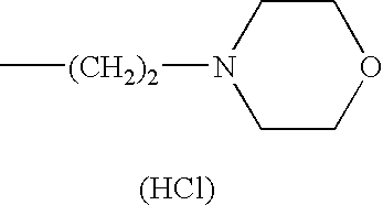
C1N([(CH2)2]C)CCOC1.[(HCl)]
